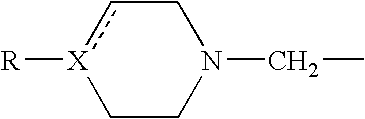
C1CN(CC)Cc[X]1[R]
